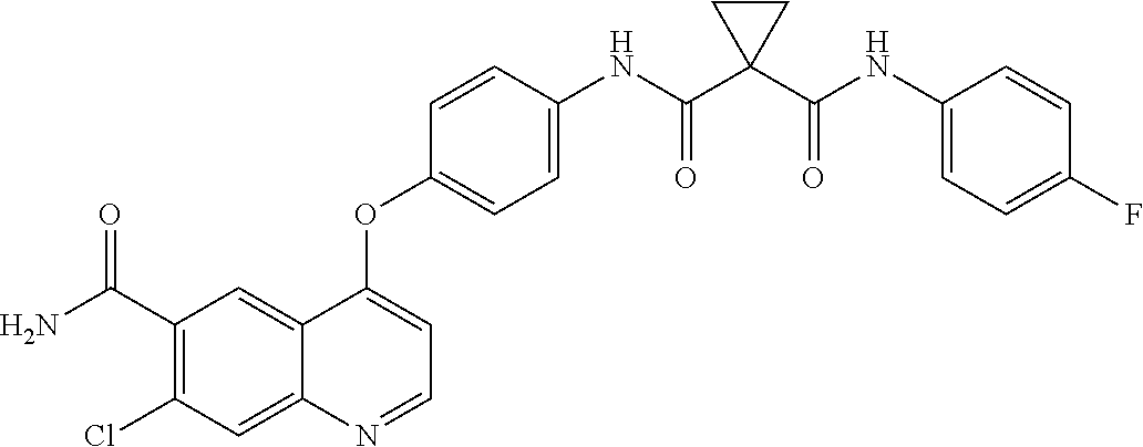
C12=CC(C(=O)N)=C(Cl)C=C1N=CC=C2OC1=CC=C(NC(C2(C(NC3=CC=C(F)C=C3)=O)CC2)=O)C=C1
